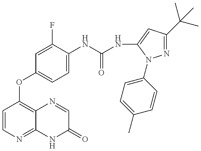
C1=CN=C2C(=C1OC1=CC=C(NC(=O)NC3=CC(C(C)(C)C)=NN3C3=CC=C(C)C=C3)C(F)=C1)N=CC(=O)N2
